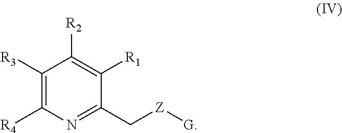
C1([R3])=C([R4])N=C(C[Z][G])C([R1])=C1[R2]
